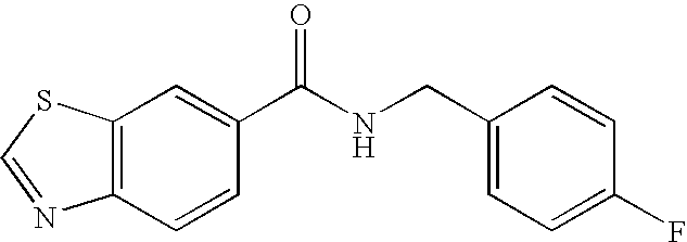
C12=C(C=C(C(NCC3=CC=C(F)C=C3)=O)C=C1)SC=N2
